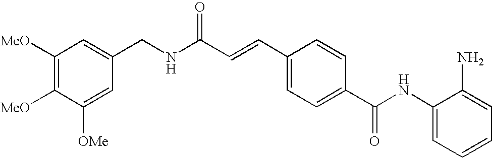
C1(NC(C2=CC=C(C=CC(NCC3=CC([MeO])=C([MeO])C([OMe])=C3)=O)C=C2)=O)=CC=CC=C1N
